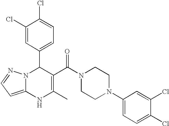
C1(Cl)=CC(C2N3C(=CC=N3)NC(C)=C2C(N2CCN(C3=CC=C(Cl)C(Cl)=C3)CC2)=O)=CC=C1Cl
